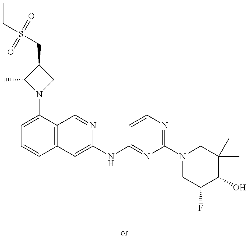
C1=C(N2CC(CS(CC)(=O)=O)C2C)C2=C(C=C1)C=C(NC1=NC(N3CC(F)C(O)C(C)(C)C3)=NC=C1)N=C2
